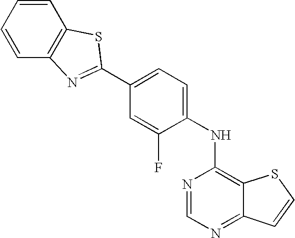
C1=CC=CC2=C1SC(C1=CC=C(NC3=C4C(=NC=N3)C=CS4)C(F)=C1)=N2
